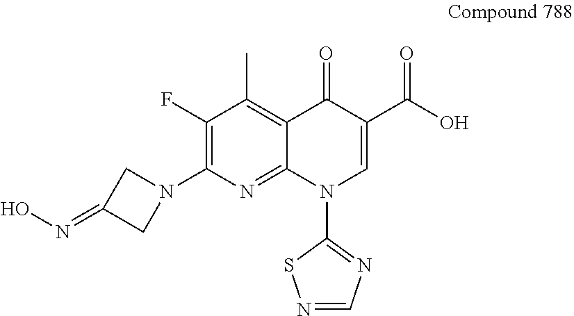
C1(F)=C(N2CC(=NO)C2)N=C2C(=C1C)C(=O)C(C(O)=O)=CN2C1=NC=NS1
